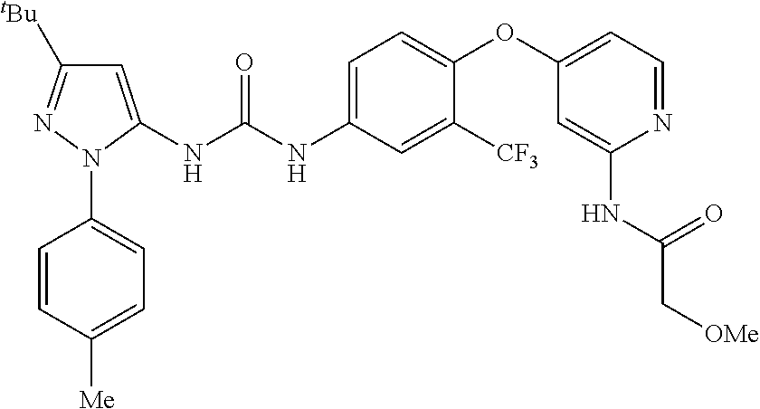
C1=C(NC(NC2=CC=C(OC3=CC=NC(NC(C[OMe])=O)=C3)C([CF3])=C2)=O)N(C2=CC=C([Me])C=C2)N=C1[tBu]
